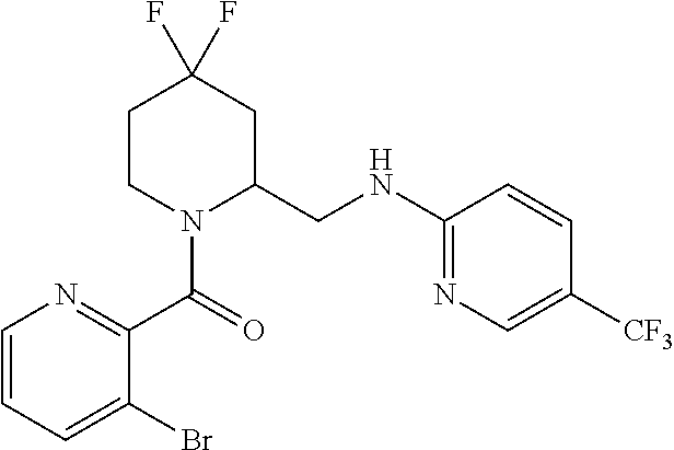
C1(F)(F)CC(CNC2=NC=C([CF3])C=C2)N(C(C2=NC=CC=C2Br)=O)CC1
